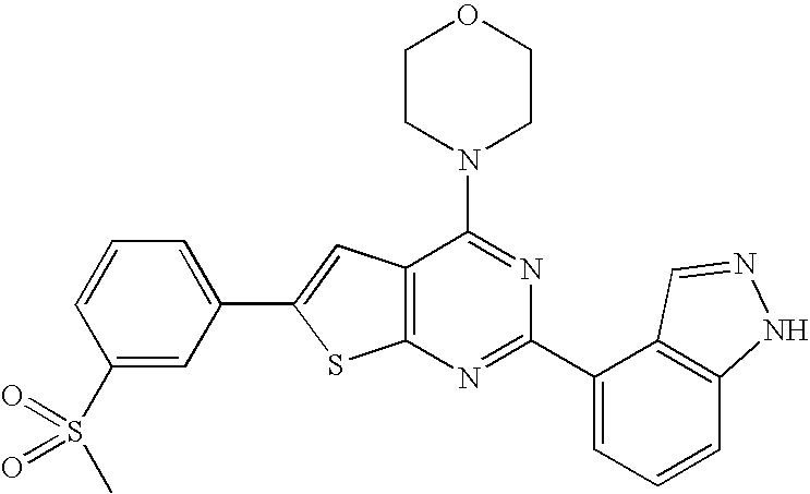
C1CN(C2=NC(C3=CC=CC4=C3C=NN4)=NC3=C2C=C(C2=CC=CC(S(C)(=O)=O)=C2)S3)CCO1
